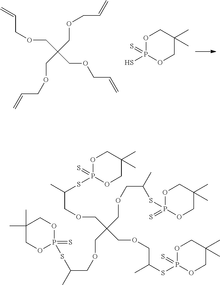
C=CCOCC(COCC=C)(COCC=C)COCC=C.O1P(S)(=S)OCC(C)(C)C1.CC(COCC(COCC(C)SP1(=S)OCC(C)(C)CO1)(COCC(C)SP1(=S)OCC(C)(C)CO1)COCC(C)SP1(=S)OCC(C)(C)CO1)SP1(=S)OCC(C)(C)CO1
